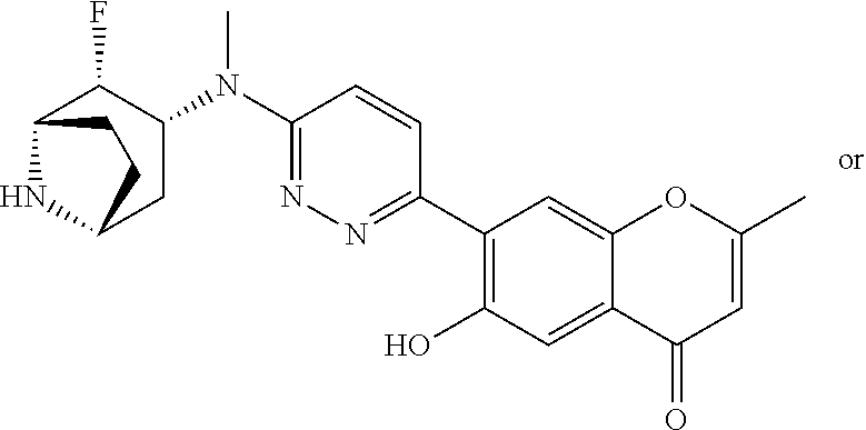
C1(C2=NN=C(N(C3C(F)C4NC(C3)CC4)C)C=C2)=C(O)C=C2C(=C1)OC(C)=CC2=O
